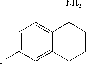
C1=C(F)C=C2C(=C1)C(N)CCC2
